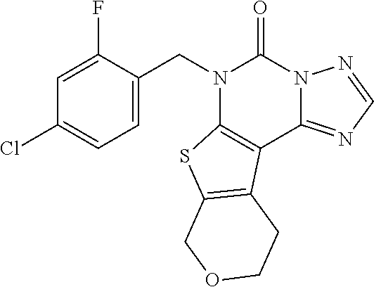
N1(CC2=CC=C(Cl)C=C2F)C2=C(C3=NC=NN3C1=O)C1=C(S2)COCC1
